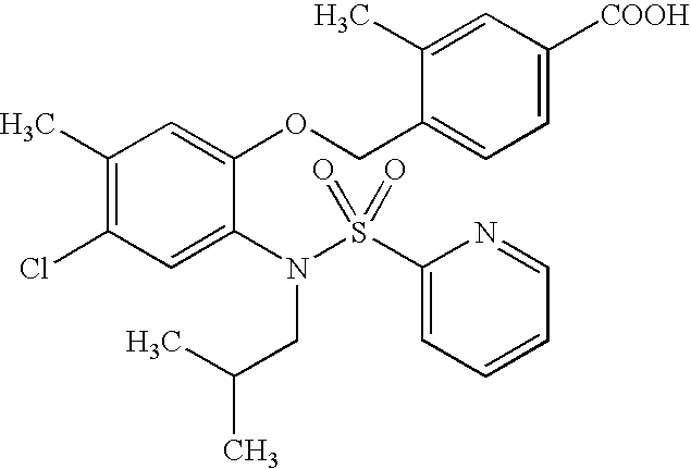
C1(C)=C(Cl)C=C(N(S(C2=CC=CC=N2)(=O)=O)CC(C)C)C(OCC2=CC=C([COOH])C=C2C)=C1
